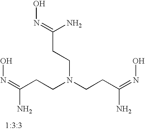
C(CCN(CCC(=NO)N)CCC(=NO)N)(=NO)N
